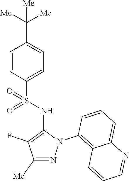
C1=CC(S(NC2=C(F)C([Me])=NN2C2=C3C(=CC=C2)N=CC=C3)(=O)=O)=CC=C1C([Me])([Me])[Me]
